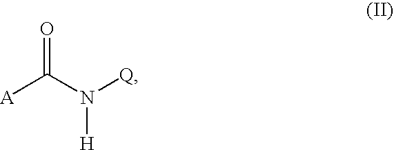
O=C(N([Q])[H])[A]
